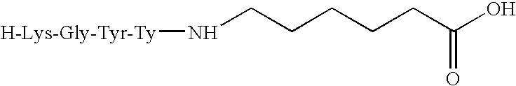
[H-Lys-Gly-Tyr-Ty]NCCCCCC(O)=O
